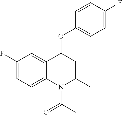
C1(F)=CC=C2C(=C1)C(OC1=CC=C(F)C=C1)CC(C)N2C(C)=O
